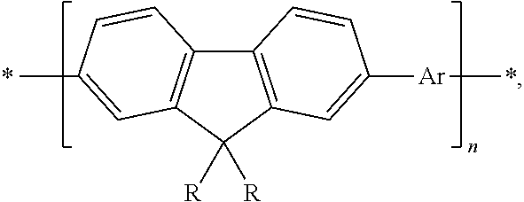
C12=C(C([R])([R])C3=C1C=CC(C)=C3)C=C([Ar]C)C=C2
